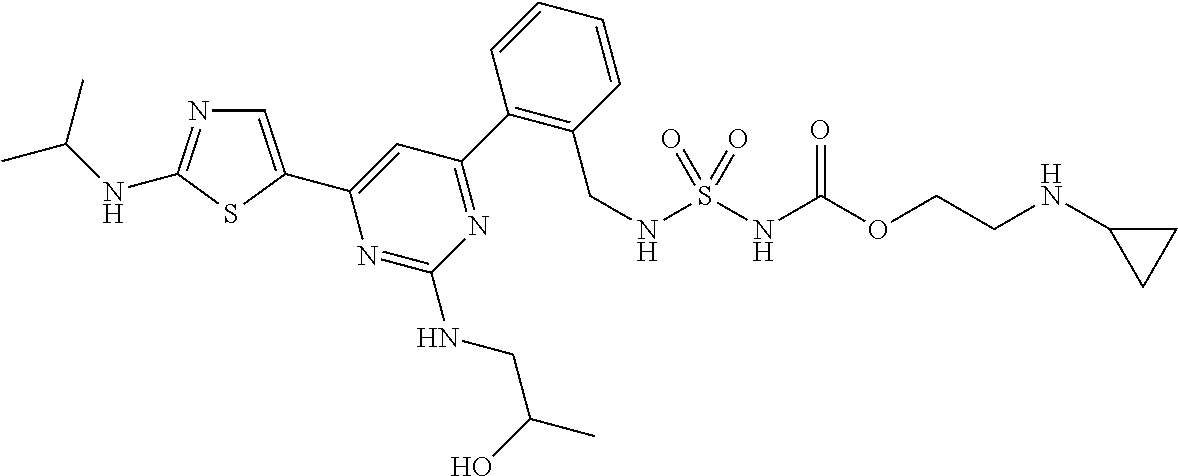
C1=C(C2=CC(C3=C(CNS(NC(OCCNC4CC4)=O)(=O)=O)C=CC=C3)=NC(NCC(C)O)=N2)SC(NC(C)C)=N1
